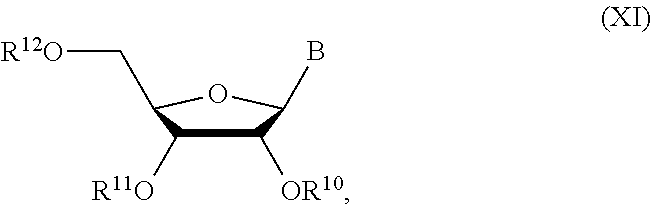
C1([OR10])C([R11O])C(C[R12O])OC1B
